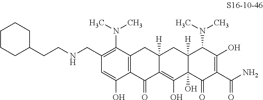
C12=C(C(N(C)C)=C(CNCCC3CCCCC3)C=C1O)CC1([H])C(=C(O)C3(O)C([H])(C1)C(N(C)C)C(O)=C(C(N)=O)C3=O)C2=O
